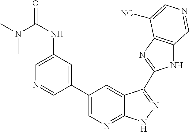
C1(C2=CN=C3C(=C2)C(C2=NC4=C(N2)C=NC=C4[NC])=NN3)=CC(NC(=O)N(C)C)=CN=C1
